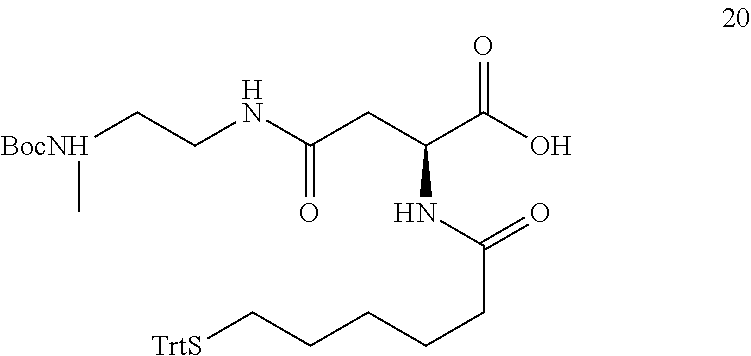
C[BocNH]CCNC(=O)CC(NC(=O)CCCCC[TrtS])C(O)=O
